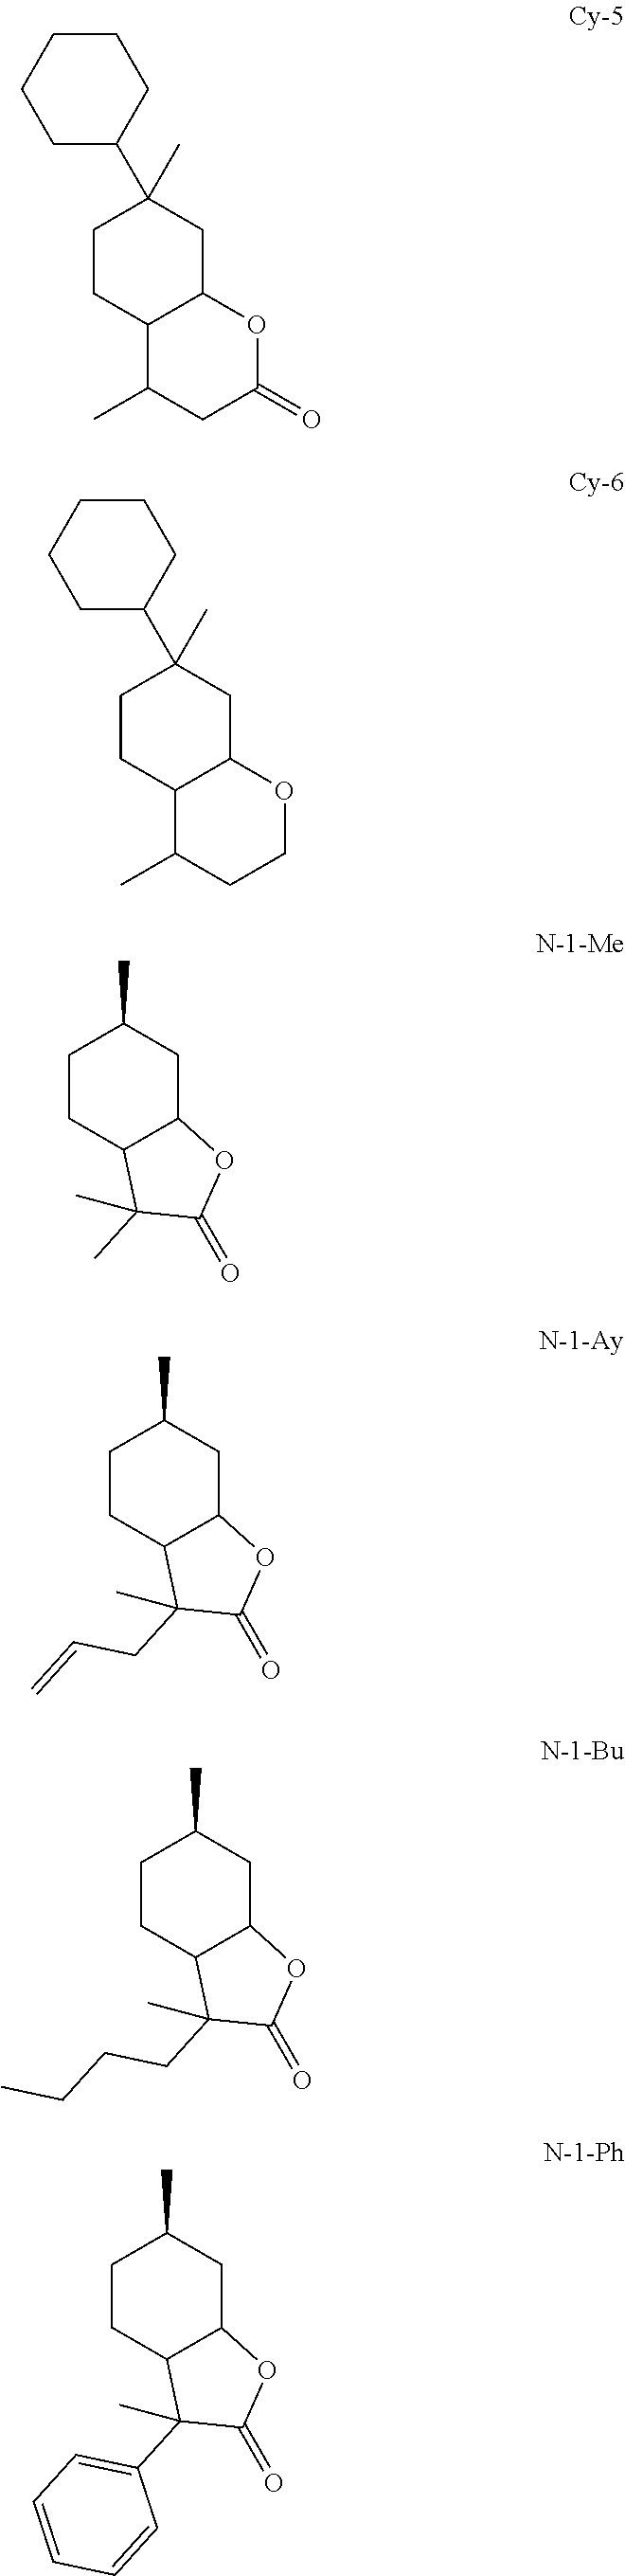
C1CC2C(CC1(C1CCCCC1)C)OC(=O)CC2C.C1CC2C(CC1(C1CCCCC1)C)OCCC2C.C1CC2C(CC1C)OC(=O)C2(C)C.C1CC2C(CC1C)OC(=O)C2(CC=C)C.C1CC2C(CC1C)OC(=O)C2(CCCC)C.C1CC2C(CC1C)OC(=O)C2(C1=CC=CC=C1)C
